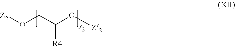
O(CC(O[Z2])[R4])[Z2]
